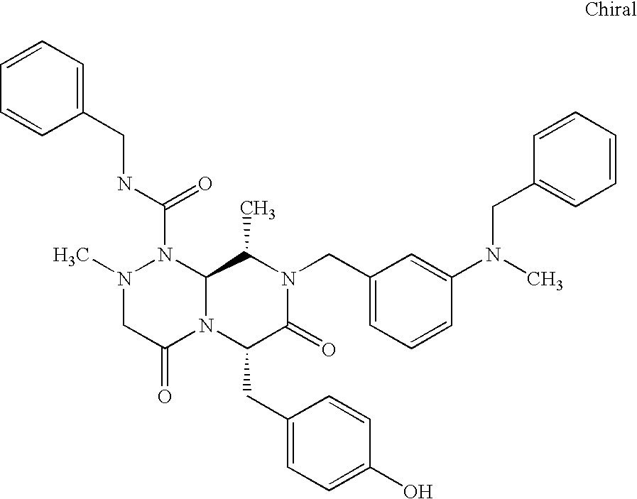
N1(C)CC(=O)N2C(N1C(NCC1=CC=CC=C1)=O)C(C)N(CC1=CC=CC(N(C)CC3=CC=CC=C3)=C1)C(=O)C2CC1=CC=C(O)C=C1
